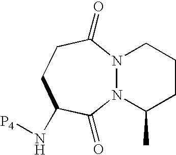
N12N(C(=O)CCC(N[P4])C1=O)CCCC2C
